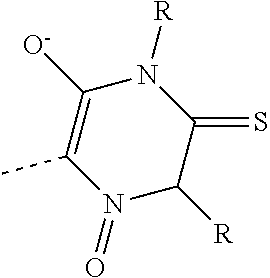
C1([O-])=C(C)N(=O)C([R])C(=S)N1[R]
